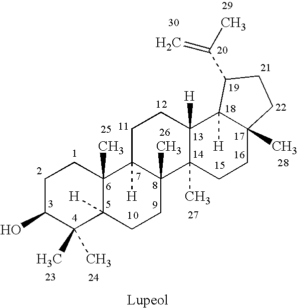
C1C(O)C(C)(C)C2([H])C(C)(C1)C1([H])C(C)(CC2)C2(C)C([H])(CC1)C1([H])C(C)(CC2)CCC1C(=C)C
